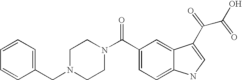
C1=CC=C(CN2CCN(C(C3=CC=C4C(=C3)C(C(C(O)=O)=O)=CN4)=O)CC2)C=C1
